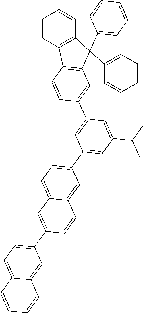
C1=CC2=C(C=C1)C(C1=CC=CC=C1)(C1=CC=CC=C1)C1=C2C=CC(C2=CC(C3=CC=C4C(=C3)C=CC(C3=CC=C5C(=C3)C=CC=C5)=C4)=CC(C(C)C)=C2)=C1
